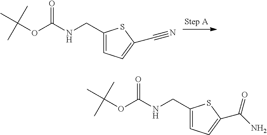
C1(CNC(OC(C)(C)C)=O)=CC=C(C#N)S1.C1(CNC(OC(C)(C)C)=O)=CC=C(C(N)=O)S1
